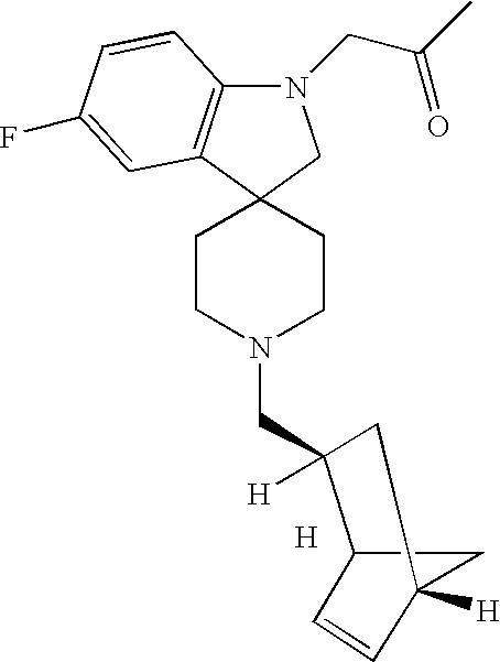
[H].C12CC([H])(C=C1)CC2(CN1CCC2(CC1)C1=C(N(CC(C)=O)C2)C=CC(F)=C1)[H]
